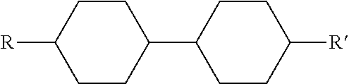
C1CC(C2CCC([R])CC2)CCC1[R]
